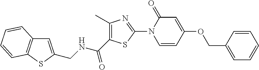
C1=CN(C2=NC(C)=C(C(NCC3=CC4=C(S3)C=CC=C4)=O)S2)C(=O)C=C1OCC1=CC=CC=C1
